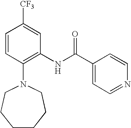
C1=CC(N2CCCCCC2)=C(NC(C2=CC=NC=C2)=O)C=C1[CF3]
